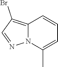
BrC1=C2N(N=C1)C(C)=CC=C2
